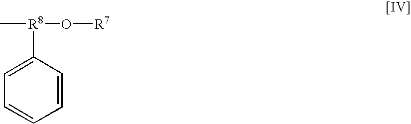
C1=CC([R8](C)O[R7])=CC=C1
